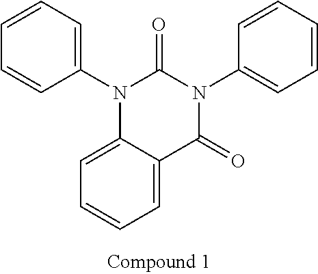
N1(C2=CC=CC=C2)C2=CC=CC=C2C(=O)N(C2=CC=CC=C2)C1=O
